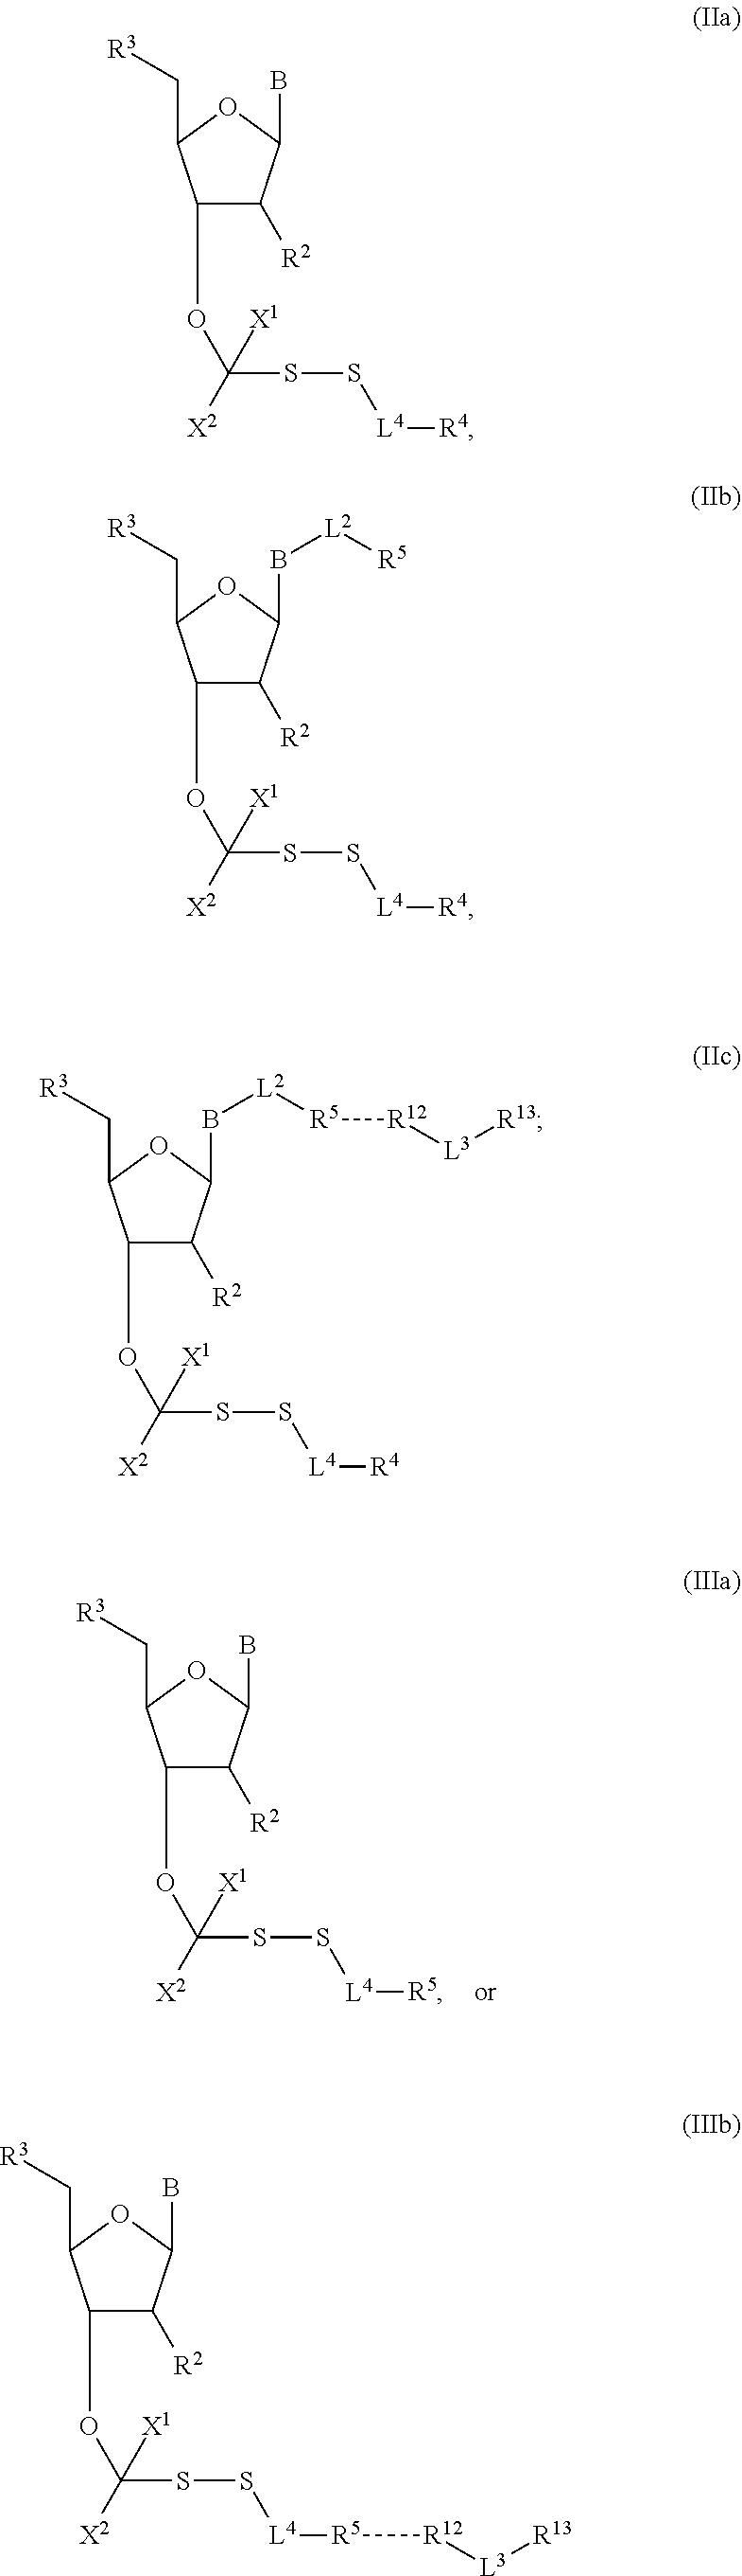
C1(OC(SS[L4][R5])([X2])[X1])C([R2])C(B)OC1C[R3].C1(OC(SS[L4][R4])([X2])[X1])C([R2])C(B)OC1C[R3].C1(OC([X2])([X1])SS[L4][R4])C([R2])C(B[L2][R5])OC1C[R3].C1(OC([X2])([X1])SS[L4][R4])C([R2])C(B[L2][R5][R12][L3][R13])OC1C[R3].C1(OC(SS[L4][R5][R12][L3][R13])([X2])[X1])C([R2])C(B)OC1C[R3]
